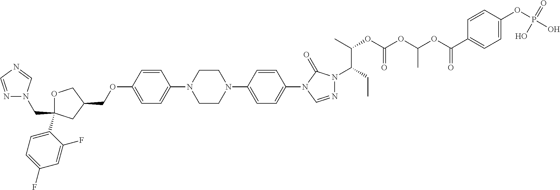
C1OC(C2=CC=C(F)C=C2F)(CN2N=CN=C2)CC1COC1=CC=C(N2CCN(C3=CC=C(N4C=NN(C(CC)C(C)OC(OC(OC(C5=CC=C(OP(O)(=O)O)C=C5)=O)C)=O)C4=O)C=C3)CC2)C=C1
